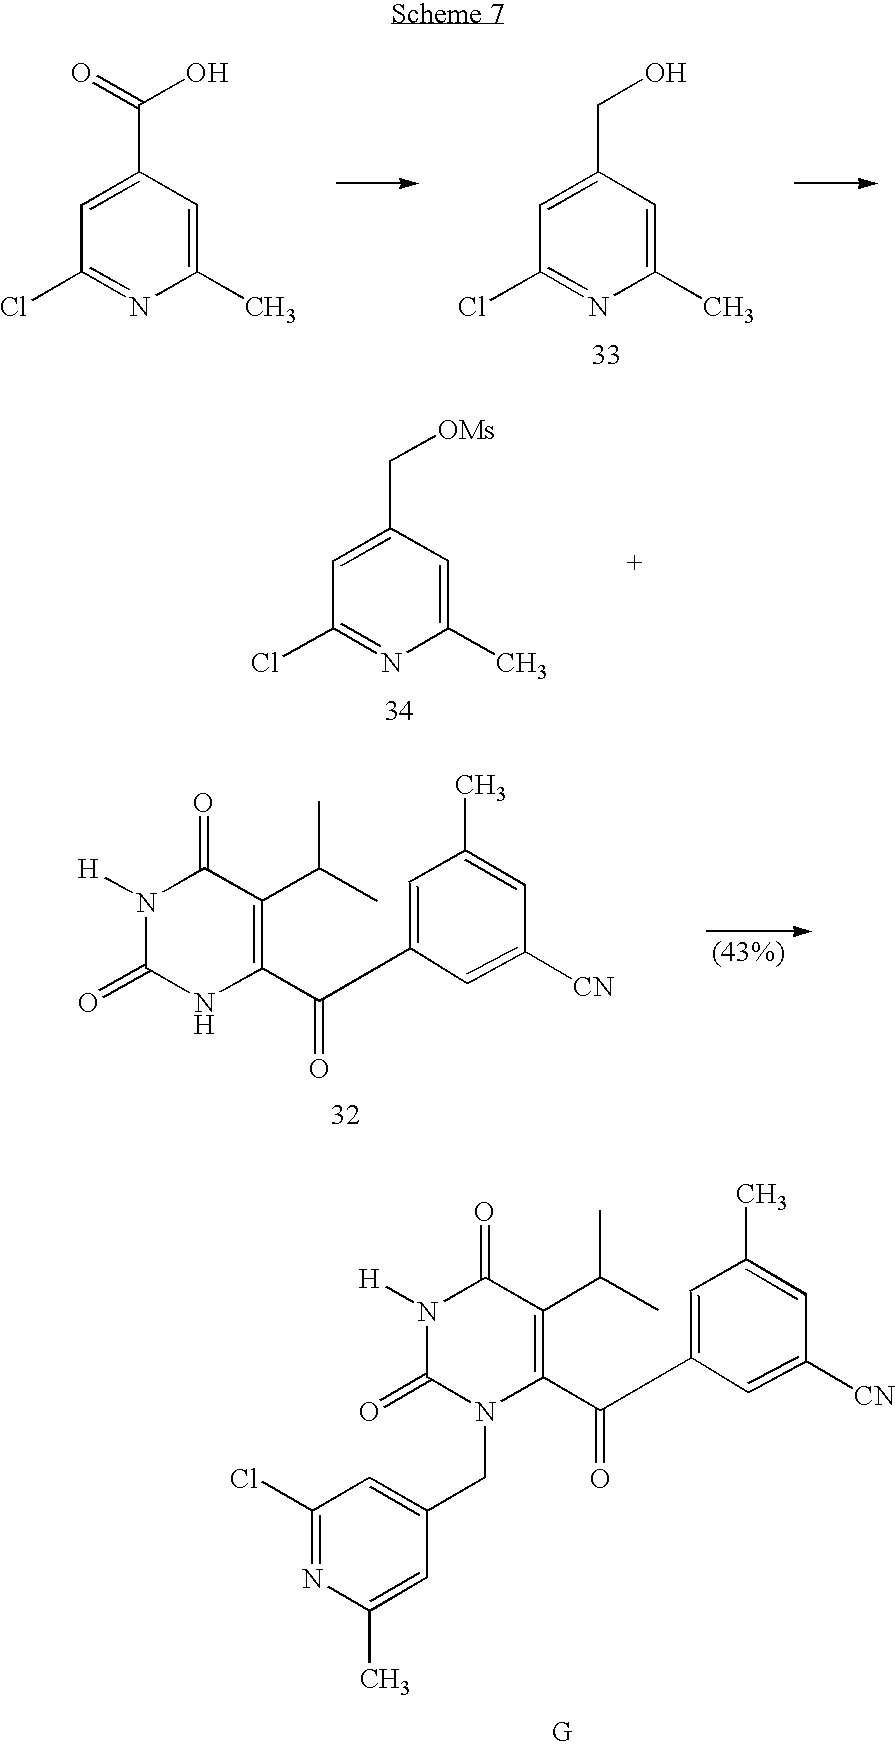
C1(C(C2=CC(C)=CC([CN])=C2)=O)=C(C(C)C)C(=O)N([H])C(=O)N1CC1=CC(Cl)=NC(C)=C1.C1(C)=CC(CO)=CC(Cl)=N1.C1(C)=CC(C(=O)O)=CC(Cl)=N1.C1(C)=CC(C[OMs])=CC(Cl)=N1.C1(C(C2=CC(C)=CC([CN])=C2)=O)=C(C(C)C)C(=O)N([H])C(=O)N1
